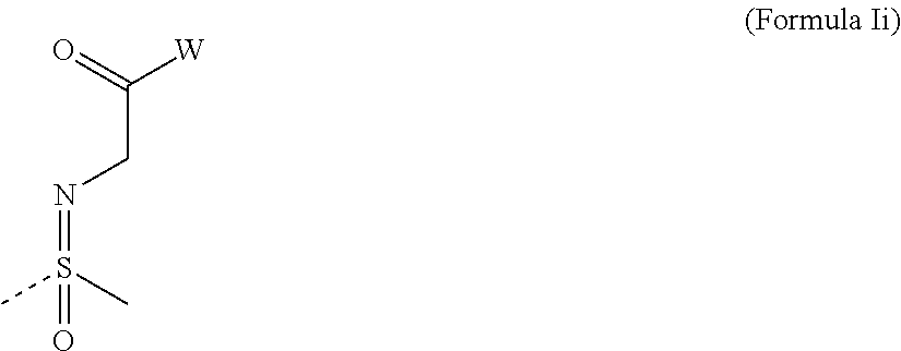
N(=S(C)(C)=O)CC([W])=O
